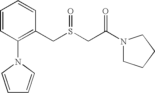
C1=CC(N2C=CC=C2)=C(CS(CC(N2CCCC2)=O)=O)C=C1
